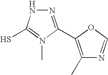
C1(C)=C(C2=NNC(S)=N2C)OC=N1
